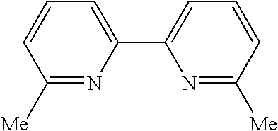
C1([Me])=NC(C2=CC=CC([Me])=N2)=CC=C1
